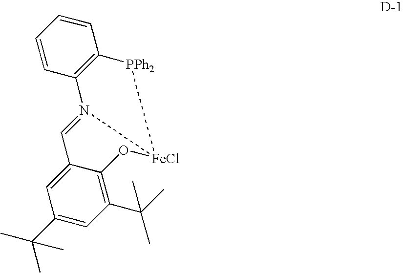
C1=CC2=C(C=C1)[PPh2][FeCl]1N2=CC2=CC(C(C)(C)C)=CC(C(C)(C)C)=C2O1
